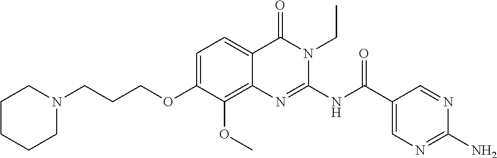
C1=C(OCCCN2CCCCC2)C(OC)=C2C(=C1)C(=O)N(CC)C(NC(C1=CN=C(N)N=C1)=O)=N2
